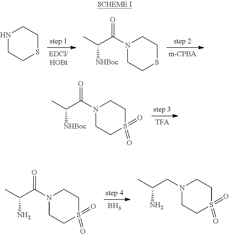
N1CCSCC1.N1(C(C(C)[NHBoc])=O)CCSCC1.N1(C(C(C)[NHBoc])=O)CCS(=O)(=O)CC1.N1(C(C(C)N)=O)CCS(=O)(=O)CC1.B.N1(CC(C)N)CCS(=O)(=O)CC1
